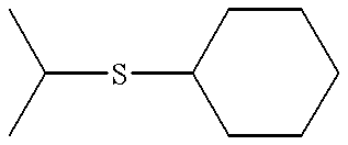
C(SC1CCCCC1)(C)C
